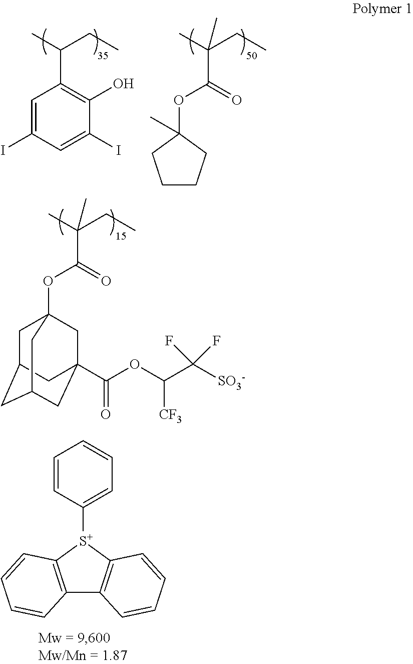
C1=C(I)C=C(I)C(O)=C1C(C)CC.O(C1(C)CCCC1)C(=O)C(C)(CC)C.O(C(=O)C(C)(CC)C)C12CC3CC(CC(C(OC(C([SO3-])(F)F)[CF3])=O)(C1)C3)C2.C1=CC([S+]2C3=C(C4=C2C=CC=C4)C=CC=C3)=CC=C1
